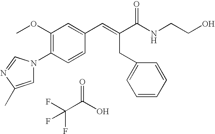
FC(C(O)=O)(F)F.C1(OC)=C(N2C=C(C)N=C2)C=CC(C=C(C(NCCO)=O)CC2=CC=CC=C2)=C1
